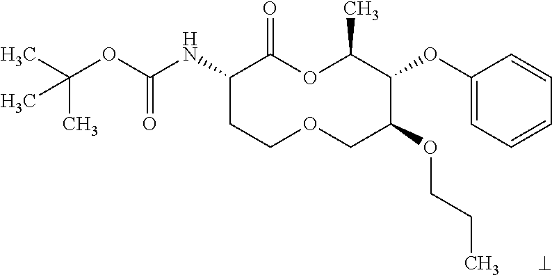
C1(NC(OC(C)(C)C)=O)CCOCC(OCCC)C(OC2=CC=CC=C2)C(C)OC1=O
